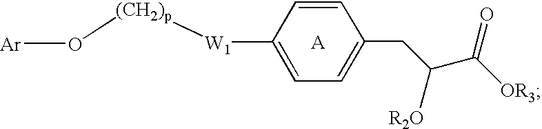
C1=CC(CC([R2O])C([OR3])=O)=CC=C1[W1][(CH2)p]O[Ar].[A]
